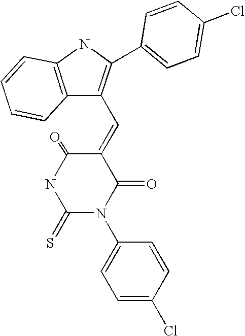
N1C(=S)N(C2=CC=C(Cl)C=C2)C(=O)C(=CC2=C(C3=CC=C(Cl)C=C3)NC3=C2C=CC=C3)C1=O
